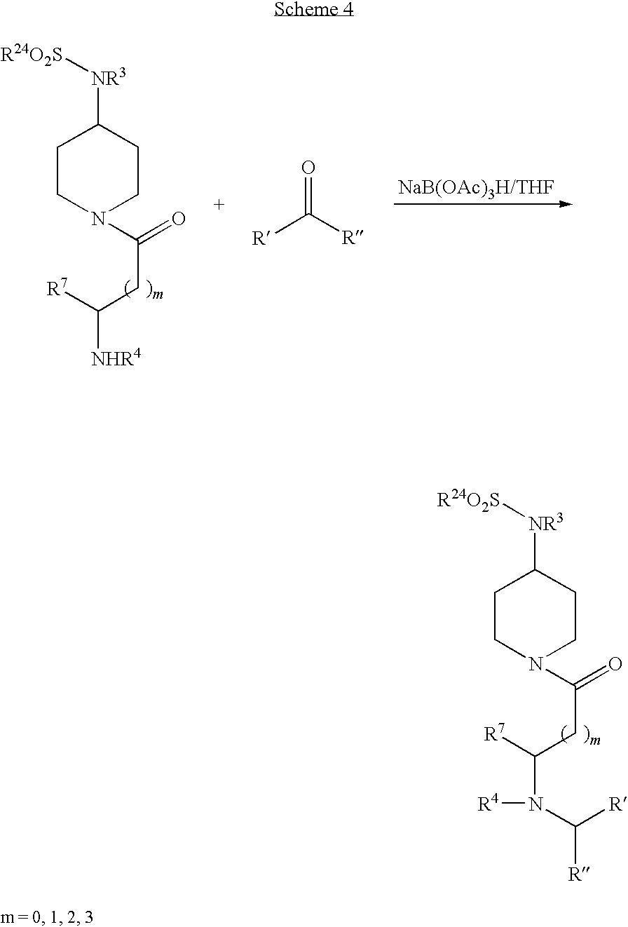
C1CN(C(=O)CC([R7])N(C([R])[R])[R4])CCC1[NR3][R24O2S].C1CN(C(=O)CC([R7])[NHR4])CCC1[NR3][R24O2S].[R]C([R])=O
